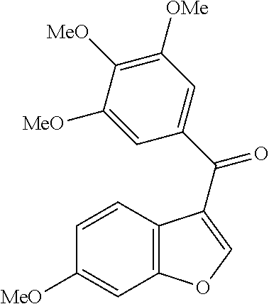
C12=C(C=CC([MeO])=C1)C(C(C1=CC([OMe])=C([MeO])C([MeO])=C1)=O)=CO2
